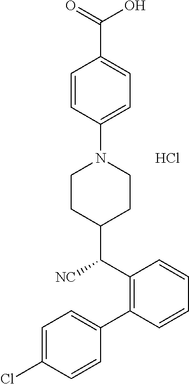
C1=C(Cl)C=CC(C2=C(C([NC])C3CCN(C4=CC=C(C(=O)O)C=C4)CC3)C=CC=C2)=C1.Cl
